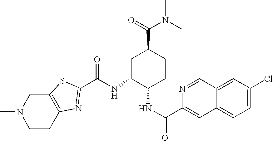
CN1CCC2=C(C1)SC(C(NC1C(NC(C3=CC4=CC=C(Cl)C=C4C=N3)=O)CCC(C(=O)N(C)C)C1)=O)=N2
